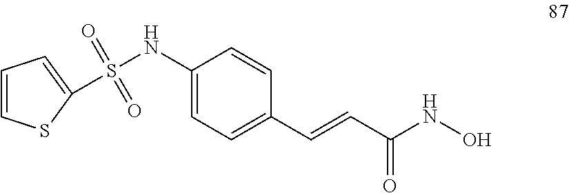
S(NC1=CC=C(C=CC(NO)=O)C=C1)(=O)(=O)C1=CC=CS1
